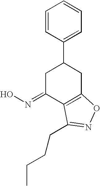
C1=CC(C2CC(=NO)C3=C(C2)ON=C3CCCC)=CC=C1
